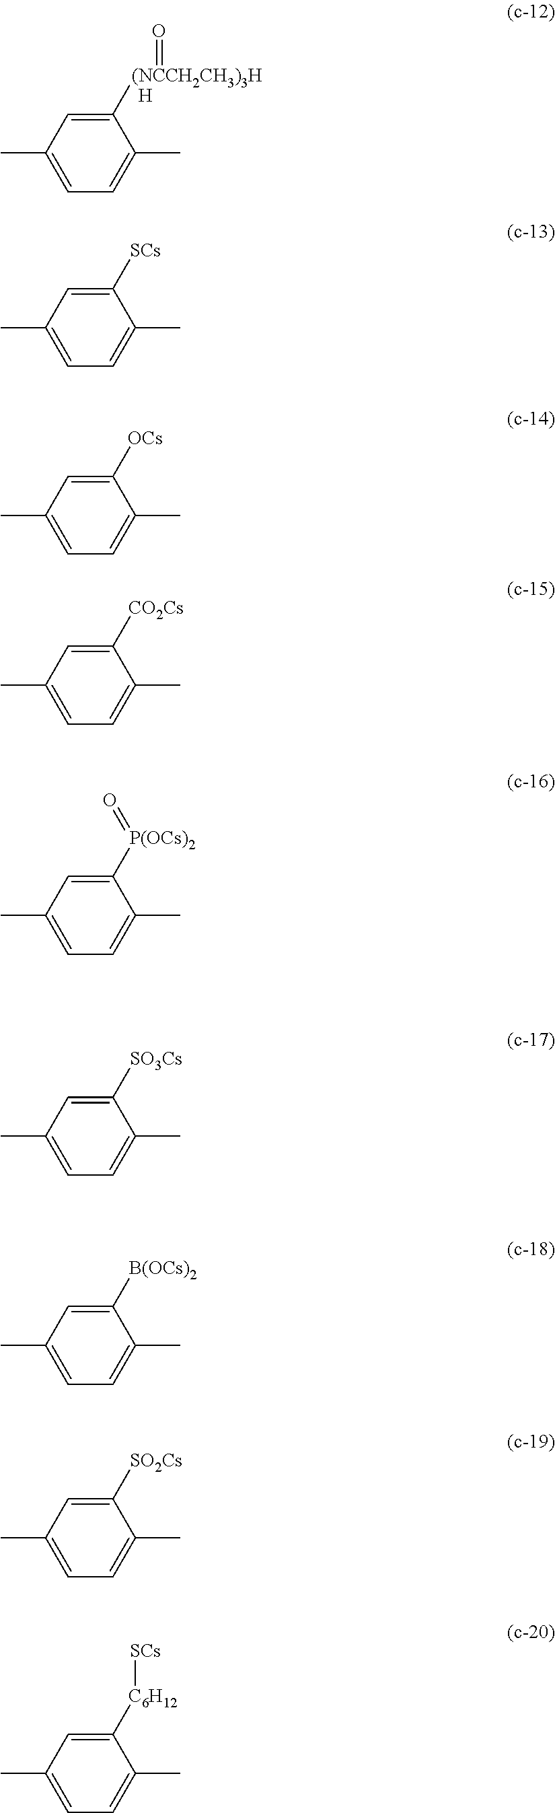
C1([(NCCH2CH3)3H]=O)=CC(C)=CC=C1C.[H].C1([C6H12][SCs])=CC(C)=CC=C1C.C1([SCs])=CC(C)=CC=C1C.C1([OCs])=CC(C)=CC=C1C.C1([CO2Cs])=CC(C)=CC=C1C.C1([P(OCs)2]=O)=CC(C)=CC=C1C.C1([SO3Cs])=CC(C)=CC=C1C.C1([B(OCs)2])=CC(C)=CC=C1C.C1([SO2Cs])=CC(C)=CC=C1C
